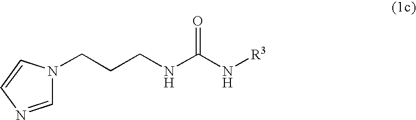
C1=NC=CN1CCCNC(N[R3])=O
